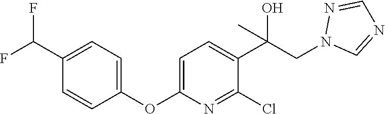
C1(OC2=CC=C(C(CN3N=CN=C3)(C)O)C(Cl)=N2)=CC=C(C(F)F)C=C1
